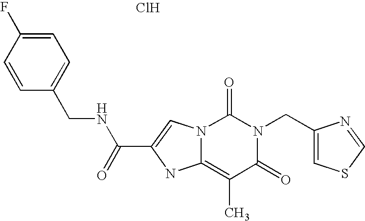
C1=C(F)C=CC(CNC(C2=CN3C(=C(C)C(=O)N(CC4=CSC=N4)C3=O)N2)=O)=C1.Cl
